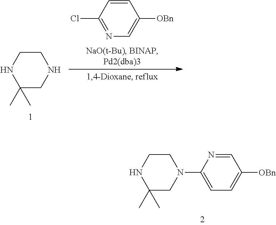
ClC1=NC=C([OBn])C=C1.C1CNC(C)(C)CN1.C1CNC(C)(C)CN1C1=CC=C([OBn])C=N1
